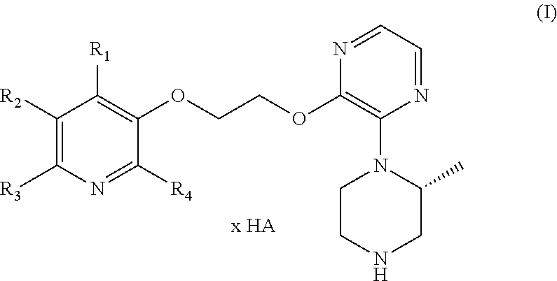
C1([R2])=C([R3])N=C([R4])C(OCCOC2=C(N3CCNCC3C)N=CC=N2)=C1[R1]
